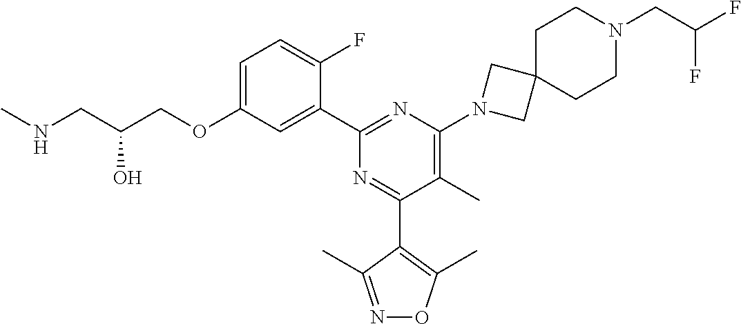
C1=C(OCC(CNC)O)C=C(C2=NC(N3CC4(C3)CCN(CC(F)F)CC4)=C(C)C(C3=C(C)ON=C3C)=N2)C(F)=C1
